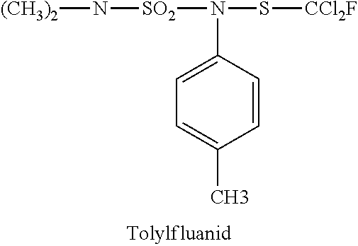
C1=CC(N(S[CCl2F])[SO2]N[(CH3)2])=CC=C1C
